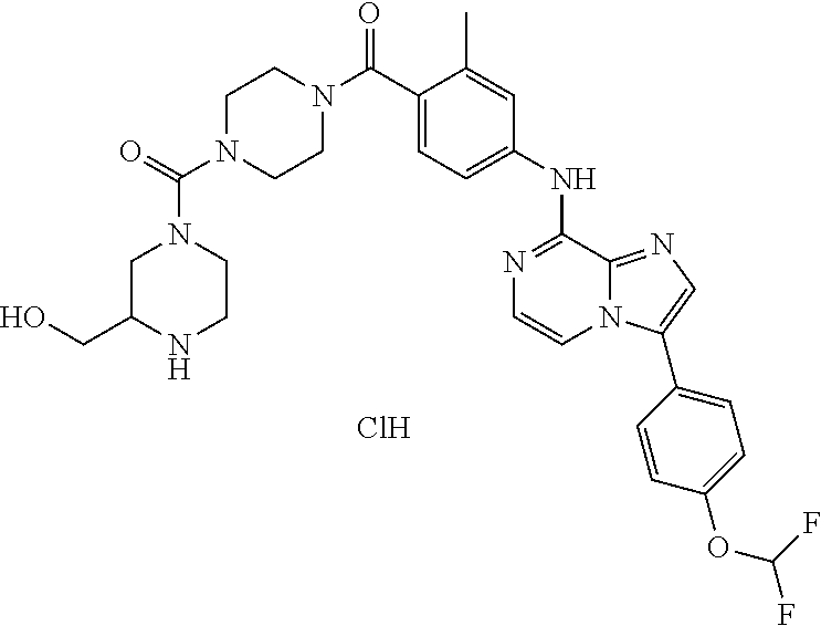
C(C1=CC=C(NC2=NC=CN3C2=NC=C3C2=CC=C(OC(F)F)C=C2)C=C1C)(=O)N1CCN(C(=O)N2CC(CO)NCC2)CC1.Cl
